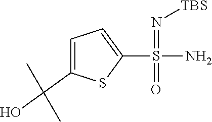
S(N)(=N[TBS])(=O)C1=CC=C(C(C)(O)C)S1
